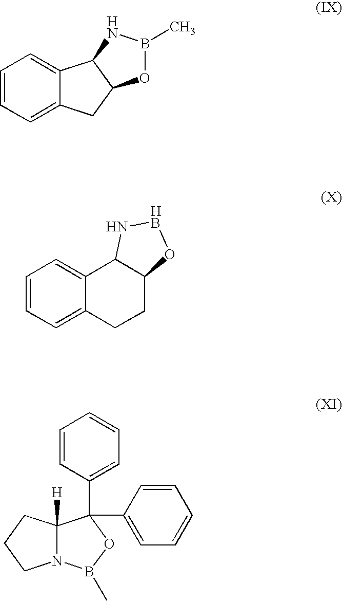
C1=CC=C2C(=C1)C1C(C2)OB(C)N1.C1=CC=C2C(=C1)C1C(CC2)OBN1.N12C([H])(CCC1)C(C1=CC=CC=C1)(C1=CC=CC=C1)OB2C
